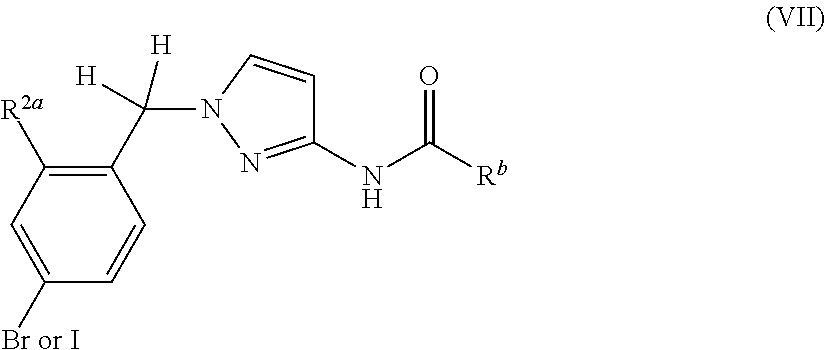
C1(NC([Rb])=O)=NN(C(C2=C([R2a])C=C([Br or I])C=C2)([H])[H])C=C1
